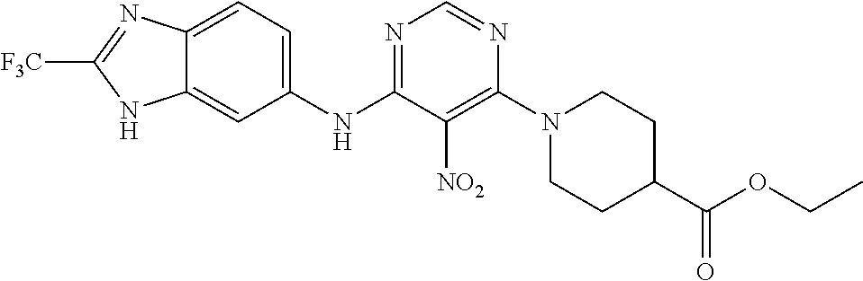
C12=CC=C(NC3=NC=NC(N4CCC(C(OCC)=O)CC4)=C3[NO2])C=C1NC([F3C])=N2
